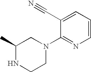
C1=CC=C(C#N)C(N2CC(C)NCC2)=N1
